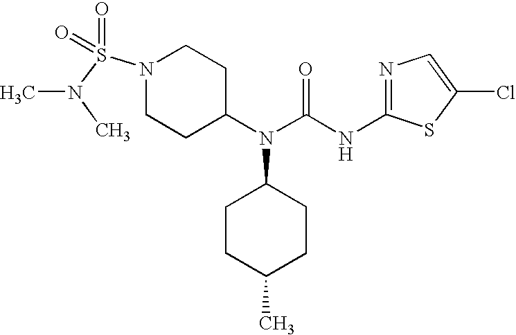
N1=C(NC(N(C2CCN(S(N(C)C)(=O)=O)CC2)C2CCC(C)CC2)=O)SC(Cl)=C1
